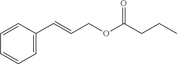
C1=CC=CC=C1C=CCOC(CCC)=O
